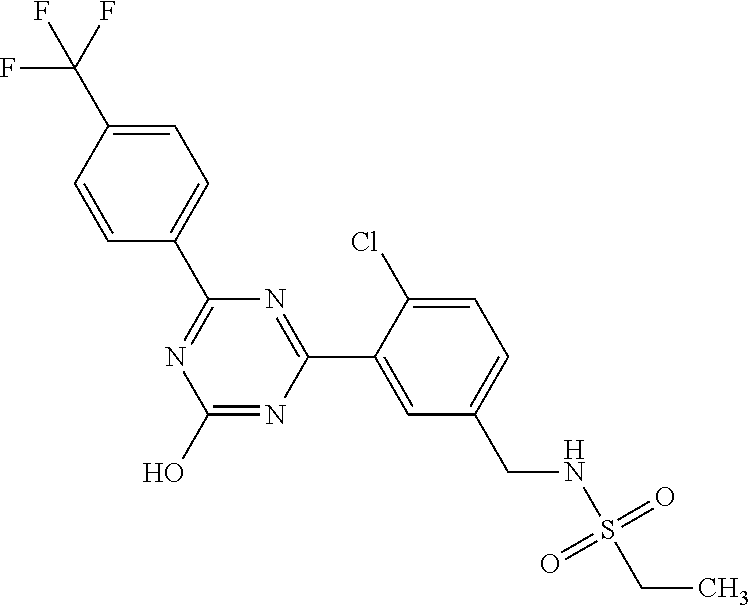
OC1=NC(C2=CC(CNS(CC)(=O)=O)=CC=C2Cl)=NC(C2=CC=C(C(F)(F)F)C=C2)=N1
